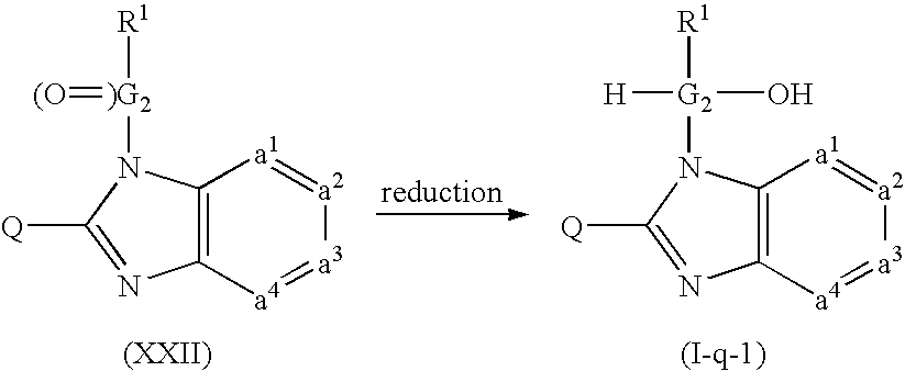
C12=C([a4]=[a3][a2]=[a1]1)N=C([Q])N2[)G2]([R1])=[(O].C12=C([a4]=[a3][a2]=[a1]1)N=C([Q])N2[G2]([R1])([H])O
